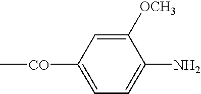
C1=C([CO]C)C=C([OCH3])C(N)=C1
